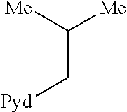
C(C([Me])[Me])[Pyd]
